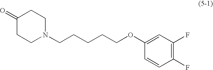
C1(=O)CCN(CCCCCOC2=CC(F)=C(F)C=C2)CC1
